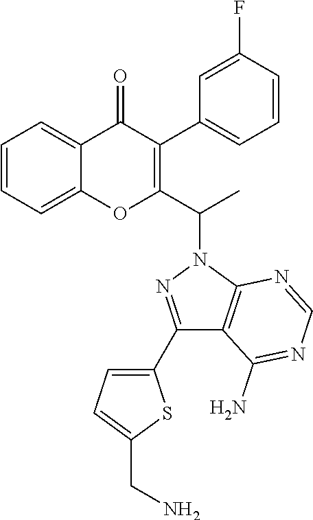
C1=CC=C2C(=C1)OC(C(N1N=C(C3=CC=C(CN)S3)C3=C1N=CN=C3N)C)=C(C1=CC=CC(F)=C1)C2=O
